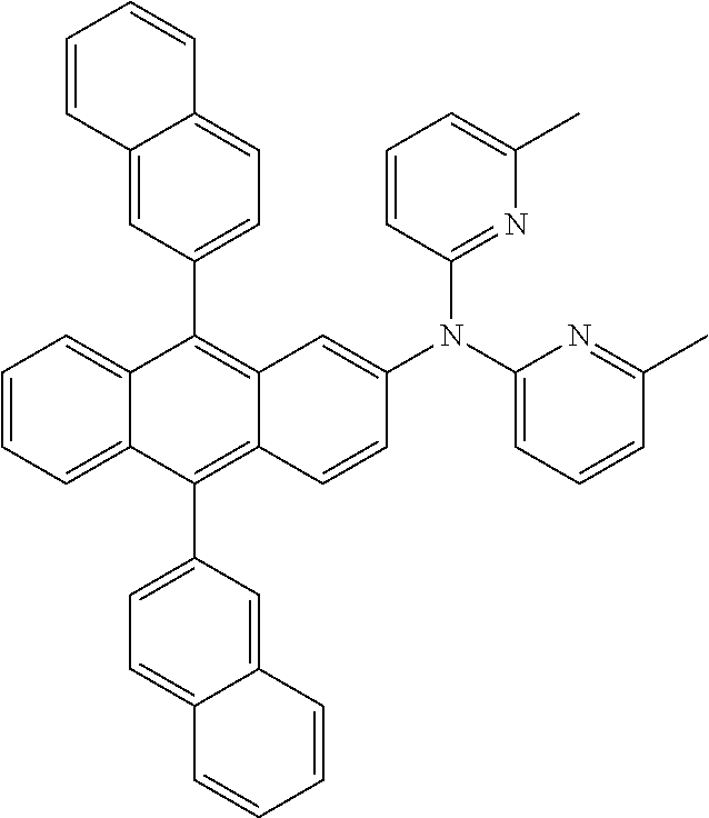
C1=CC=C2C(=C1)C(C1=CC=C3C(=C1)C=CC=C3)=C1C(=C2C2=CC=C3C(=C2)C=CC=C3)C=CC(N(C2=NC(C)=CC=C2)C2=CC=CC(C)=N2)=C1
